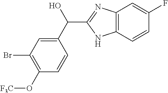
C1(C(O)C2=NC3=C(N2)C=CC(F)=C3)=CC(Br)=C(O[F3C])C=C1
